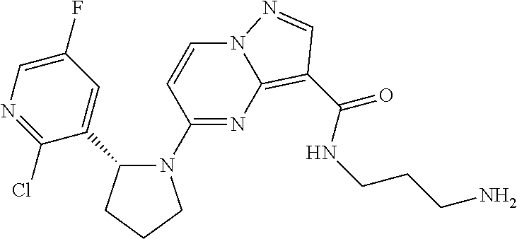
C1(F)=CN=C(Cl)C(C2N(C3=NC4=C(C(NCCCN)=O)C=NN4C=C3)CCC2)=C1
